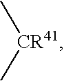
C[CR41]C
